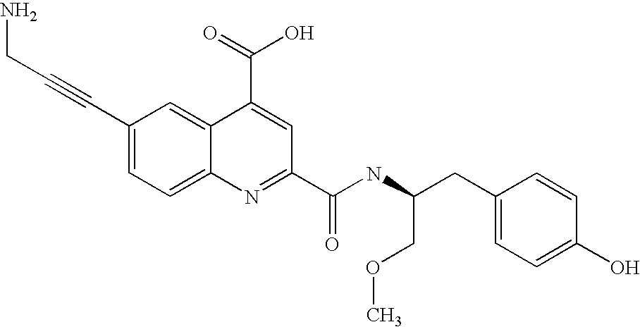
C(C1=CC=C2C(=C1)C(C(O)=O)=CC(C(NC(CC1=CC=C(O)C=C1)COC)=O)=N2)#CCN
